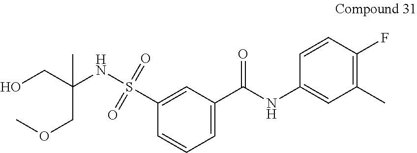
OCC(NS(C1=CC(C(NC2=CC(C)=C(F)C=C2)=O)=CC=C1)(=O)=O)(COC)C
